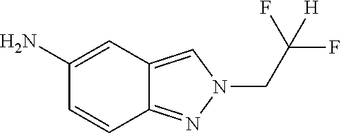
C1=CC2=NN(CC(F)(F)[H])C=C2C=C1N
